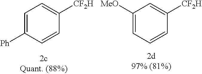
C1=C([Ph])C=CC([CF2H])=C1.C1([MeO])=CC=CC([CF2H])=C1
